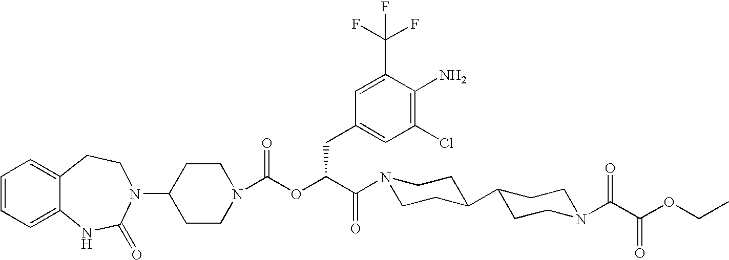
C12=CC=CC=C1NC(=O)N(C1CCN(C(OC(C(=O)N3CCC(C4CCN(C(C(OCC)=O)=O)CC4)CC3)CC3=CC(Cl)=C(N)C(C(F)(F)F)=C3)=O)CC1)CC2
